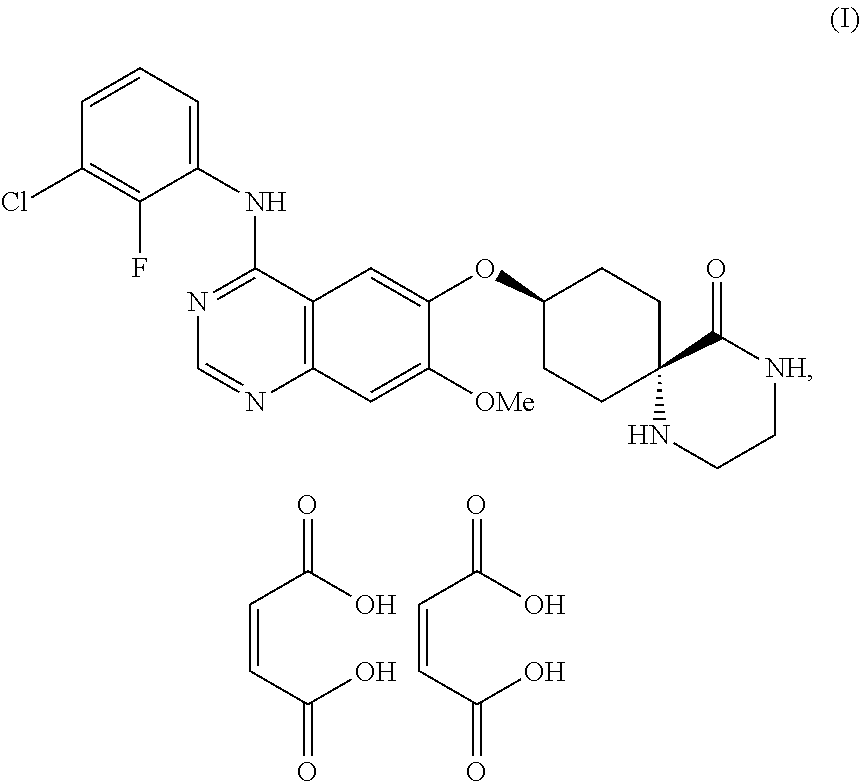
O=C(O)C=CC(=O)O.O=C(O)C=CC(=O)O.C1(NC2=NC=NC3=C2C=C(OC2CCC4(CC2)NCC[NH]C4=O)C([OMe])=C3)=CC=CC(Cl)=C1F
